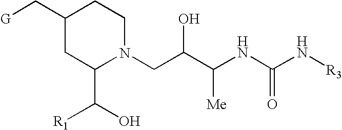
C1(C[G])CC(C(O)[R1])N(CC(C(NC(N[R3])=O)[Me])O)CC1
